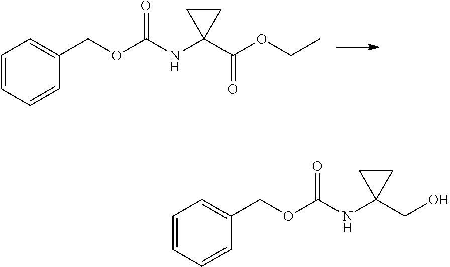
C1CC1(NC(OCC1=CC=CC=C1)=O)C(OCC)=O.C1CC1(NC(OCC1=CC=CC=C1)=O)CO
